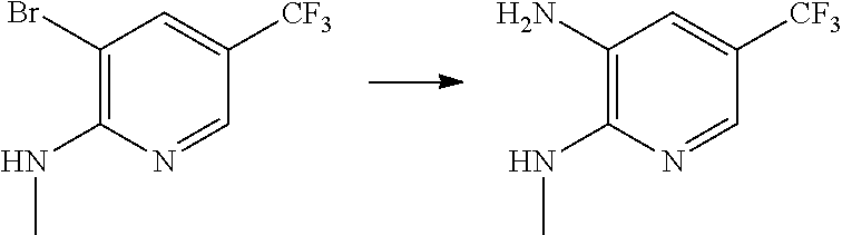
C1(N)=C(NC)N=CC([CF3])=C1.C1(Br)=C(NC)N=CC([CF3])=C1
